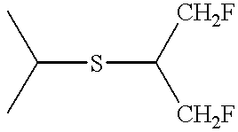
C(SC([CH2F])[CH2F])(C)C
